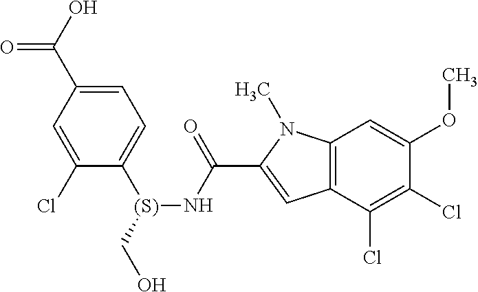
C1=C(C(O)=O)C=C(Cl)C([(S)](CO)NC(C2=CC3=C(N2C)C=C(OC)C(Cl)=C3Cl)=O)=C1
